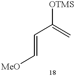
C(=CC(=C)[OTMS])[MeO]
